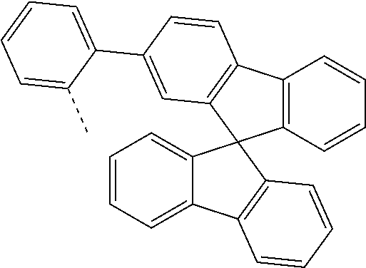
C1=CC=C2C(=C1)C1(C3=C2C=CC=C3)C2=C(C3=C1C=C(C1=CC=CC=C1C)C=C3)C=CC=C2
